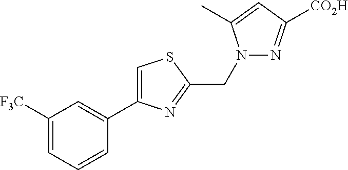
C1([F3C])=CC=CC(C2=CSC(CN3N=C([CO2H])C=C3C)=N2)=C1
